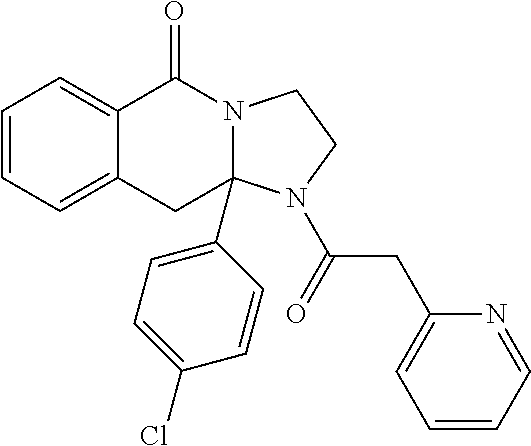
C1=CC=C2C(=C1)C(=O)N1C(C3=CC=C(Cl)C=C3)(C2)N(C(CC2=CC=CC=N2)=O)CC1
